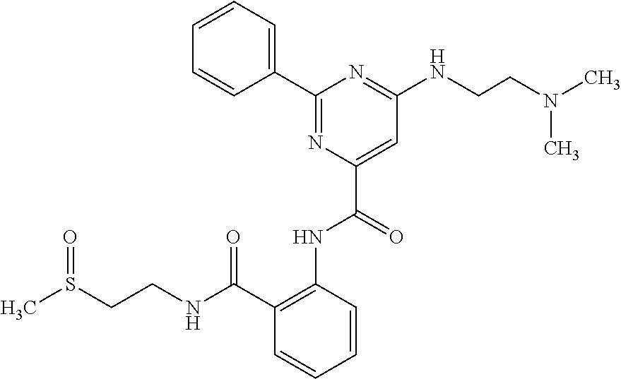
C1=CC=C(C2=NC(C(NC3=C(C(NCCS(C)=O)=O)C=CC=C3)=O)=CC(NCCN(C)C)=N2)C=C1
